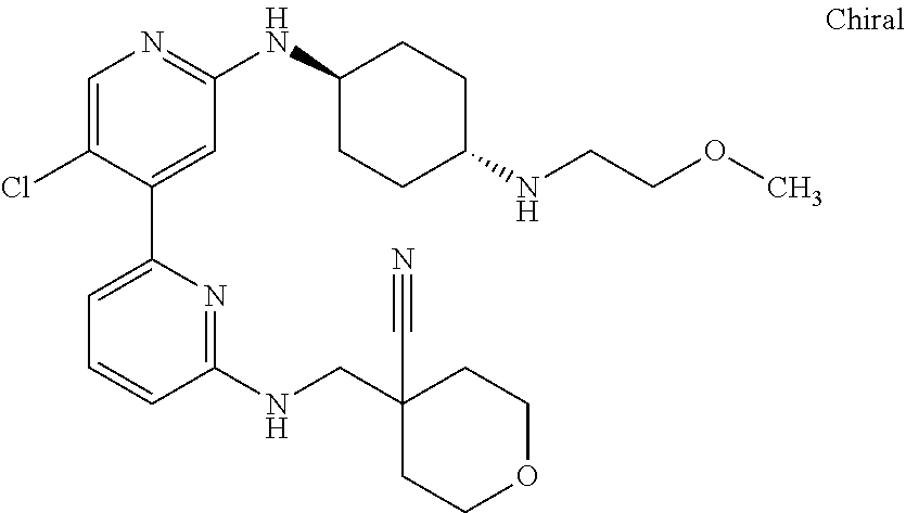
C1=C(Cl)C(C2=CC=CC(NCC3(C#N)CCOCC3)=N2)=CC(NC2CCC(NCCOC)CC2)=N1
